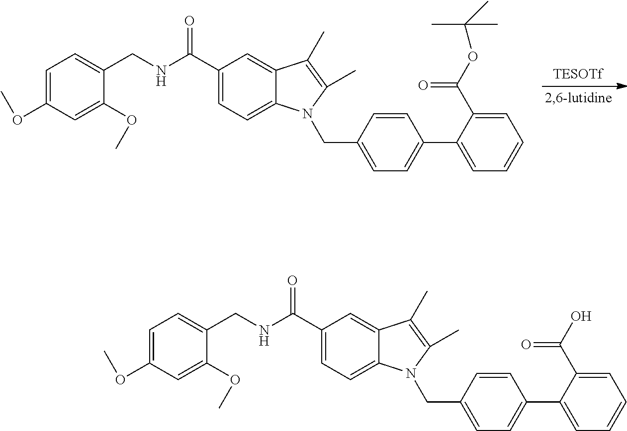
C1=C(OC)C=C(OC)C(CNC(C2=CC=C3C(=C2)C(C)=C(C)N3CC2=CC=C(C3=CC=CC=C3C(OC(C)(C)C)=O)C=C2)=O)=C1.C1=C(OC)C=C(OC)C(CNC(C2=CC=C3C(=C2)C(C)=C(C)N3CC2=CC=C(C3=CC=CC=C3C(O)=O)C=C2)=O)=C1
